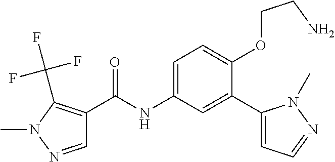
C1=NN(C)C(C(F)(F)F)=C1C(=O)NC1=CC=C(OCCN)C(C2=CC=NN2C)=C1
